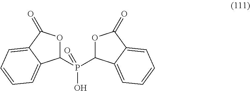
C1(P(C2OC(=O)C3=CC=CC=C23)(=O)O)OC(=O)C2=CC=CC=C12
